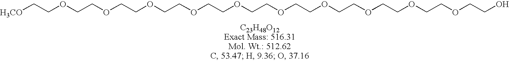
[H3CO]CCOCCOCCOCCOCCOCCOCCOCCOCCOCCOCCO
